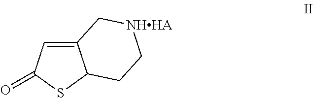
C12=CC(=O)SC1CC[NHHA]C2
